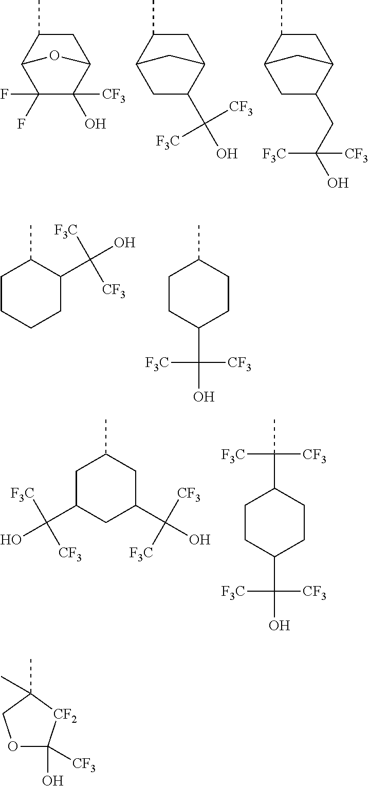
CC1C2C(F)(F)C(O)([CF3])C(C1)O2.CC1C2CC(C(O)([CF3])[F3C])C(C1)C2.CC1C2CC(CC(O)([F3C])[CF3])C(C1)C2.CC1CCCCC1C(O)([F3C])[CF3].CC1CCC(C(O)([CF3])[F3C])CC1.CC1CC(C(O)([F3C])[CF3])CC(C(O)([CF3])[F3C])C1.C(C1CCC(C(O)([CF3])[F3C])CC1)(C)([CF3])[F3C].C1(O)([CF3])OCC(C)(C)[CF2]1
